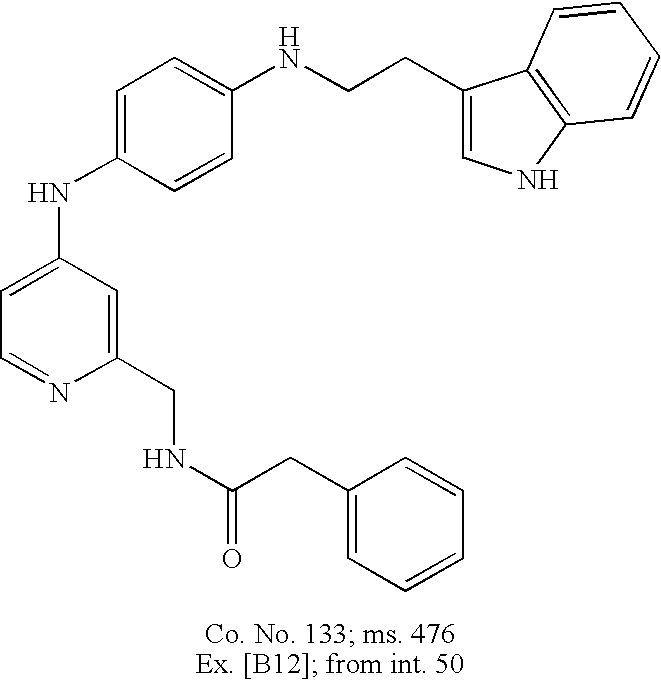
C1=C(NC2=CC=C(NCCC3=CNC4=C3C=CC=C4)C=C2)C=C(CNC(=O)CC2=CC=CC=C2)N=C1
